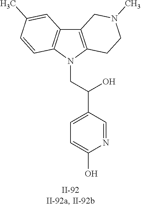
C12=C(N(CC(O)C3=CC=C(O)N=C3)C3=C1C=C(C)C=C3)CCN(C)C2
